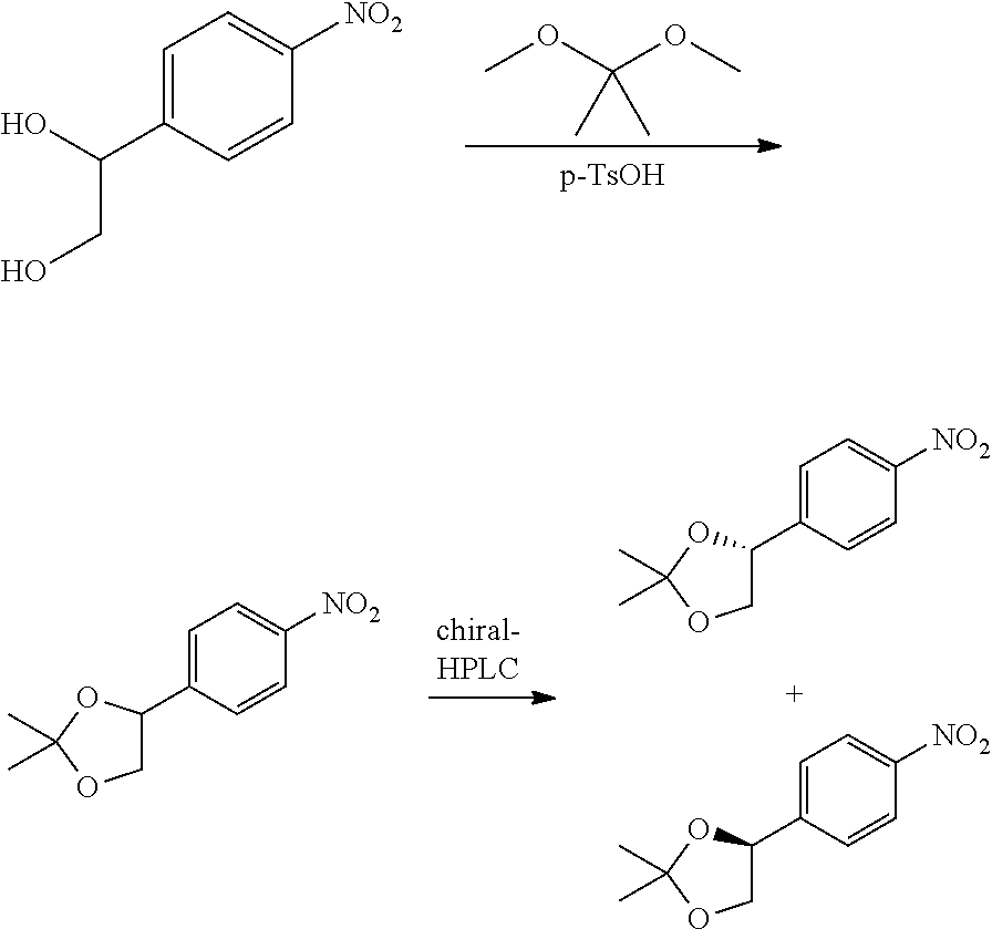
C1=C(C(O)CO)C=CC([NO2])=C1.COC(OC)(C)C.C1=C(C2COC(C)(C)O2)C=CC([NO2])=C1.C1=C(C2COC(C)(C)O2)C=CC([NO2])=C1.C1=C(C2COC(C)(C)O2)C=CC([NO2])=C1
